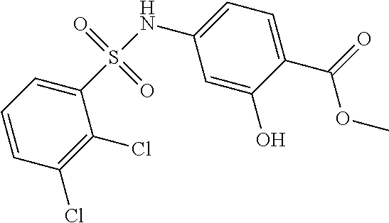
C1(NS(=O)(=O)C2=CC=CC(Cl)=C2Cl)=CC=C(C(OC)=O)C(O)=C1
